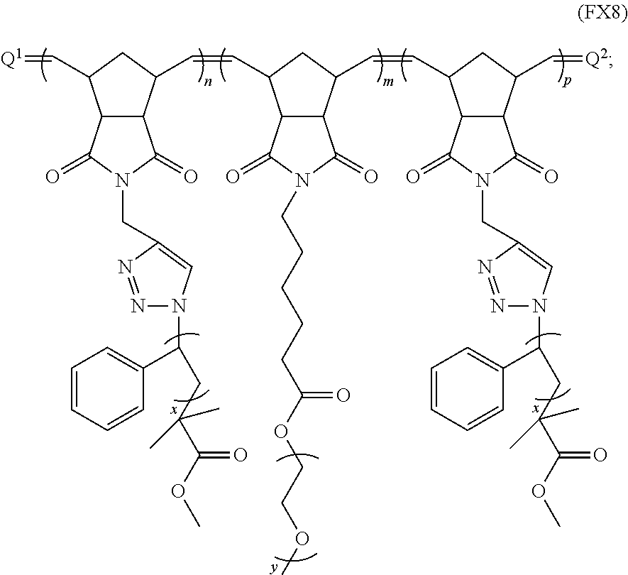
C12C(C(C=CC3C4C(C(C=CC5C6C(C(C=[Q2])C5)C(=O)N(CC5=CN(C(C7=CC=CC=C7)CC(C(OC)=O)(C)C)N=N5)C6=O)C3)C(=O)N(CCCCCC(OCCOC)=O)C4=O)CC1C=[Q1])C(=O)N(CC1=CN(C(C3=CC=CC=C3)CC(C(OC)=O)(C)C)N=N1)C2=O
